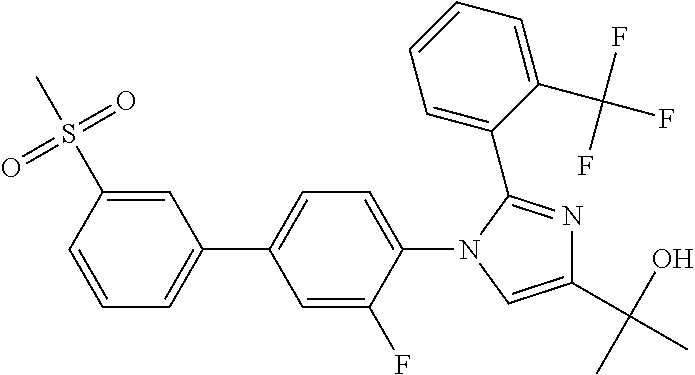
C1=CC(S(=O)(=O)C)=CC(C2=CC=C(N3C=C(C(O)(C)C)N=C3C3=CC=CC=C3C(F)(F)F)C(F)=C2)=C1
